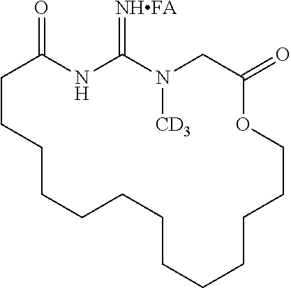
C1C(=O)NC(=[NHFA])N([CD3])CC(=O)OCCCCCCCCCCCC1
